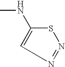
C1=C(NC)SN=N1
